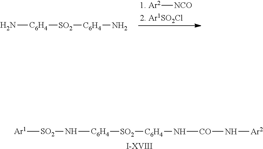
[Ar2][NCO].N[C6H4][SO2][C6H4]N.[Ar1][SO2]N[C6H4][SO2][C6H4]N[CO]N[Ar2].[I-XVIII]
